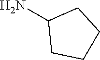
C1(N)CCCC1
